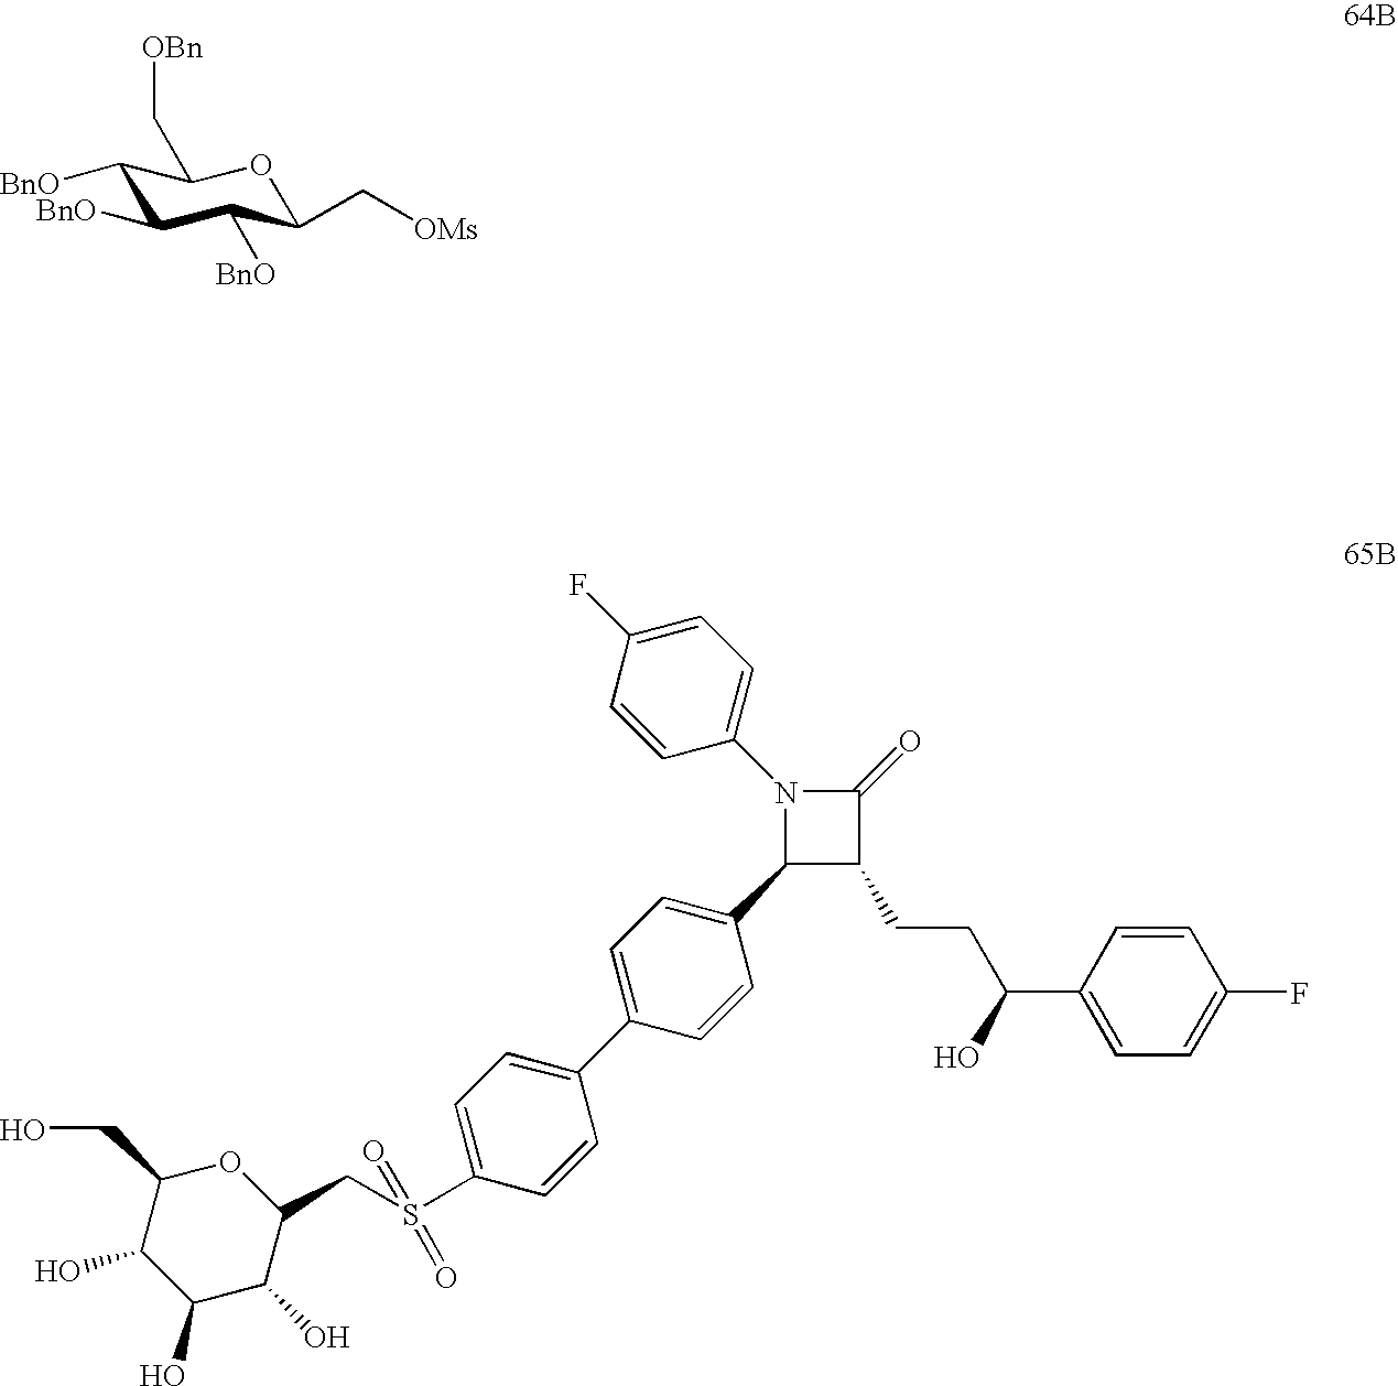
C1([BnO])C([BnO])C([BnO])C(C[OMs])OC1C[OBn].C1(CO)C(O)C(O)C(O)C(CS(C2=CC=C(C3=CC=C(C4C(CCC(C5=CC=C(F)C=C5)O)C(=O)N4C4=CC=C(F)C=C4)C=C3)C=C2)(=O)=O)O1
